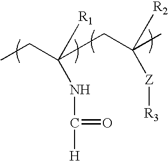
[R1]C(NC([H])=O)(CC)CC([R2])([Z][R3])C
